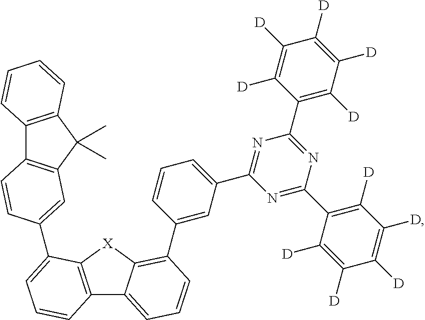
C12=C([X]C3=C(C4=CC(C5=NC(C6=C([D])C([D])=C([D])C([D])=C6[D])=NC(C6=C([D])C([D])=C([D])C([D])=C6[D])=N5)=CC=C4)C=CC=C13)C(C1=CC3=C(C4=C(C3(C)C)C=CC=C4)C=C1)=CC=C2
